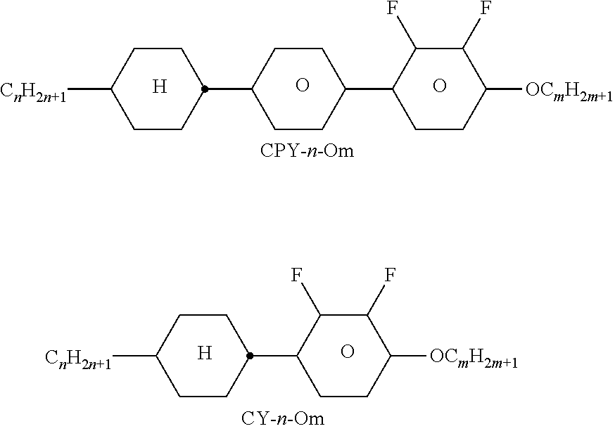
C1CC([CnH2n+1])CCC1C1CCC(C2CCC([OCmH2m+1])C(F)C2F)CC1.[H].O.O.[H].O.C1CC([CnH2n+1])CCC1C1CCC([OCmH2m+1])C(F)C1F
